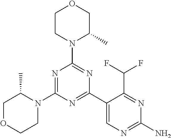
N1=C(N2C(C)COCC2)N=C(C2=CN=C(N)N=C2C(F)F)N=C1N1C(C)COCC1
